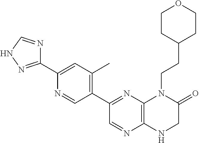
C1(C2=NNC=N2)=CC(C)=C(C2=NC3=C(N=C2)NCC(=O)N3CCC2CCOCC2)C=N1
